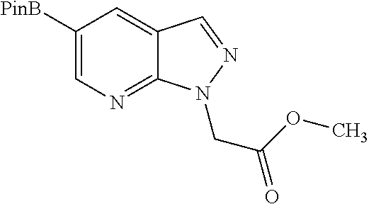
C1([PinB])=CN=C2C(=C1)C=NN2CC(OC)=O
